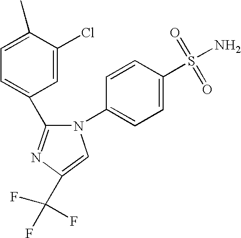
C1=C(C2=NC(C(F)(F)F)=CN2C2=CC=C(S(=O)(=O)N)C=C2)C=C(Cl)C(C)=C1
